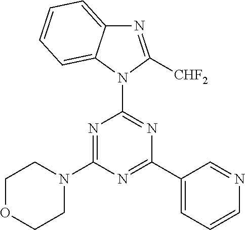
N1=C(N2CCOCC2)N=C(C2=CC=CN=C2)N=C1N1C([CHF2])=NC2=CC=CC=C12
